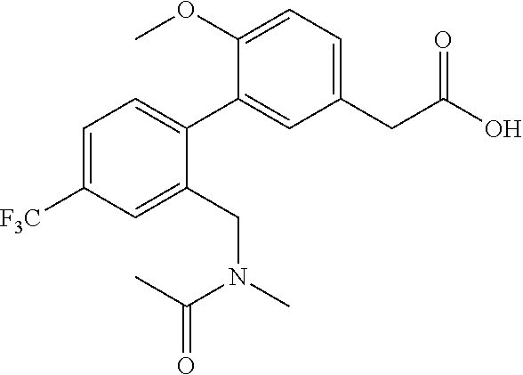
COC1=CC=C(CC(O)=O)C=C1C1=CC=C([F3C])C=C1CN(C(C)=O)C
